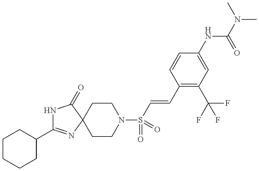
C1(C2=NC3(C(=O)N2)CCN(S(=O)(=O)C=CC2=C(C(F)(F)F)C=C(NC(N(C)C)=O)C=C2)CC3)CCCCC1
